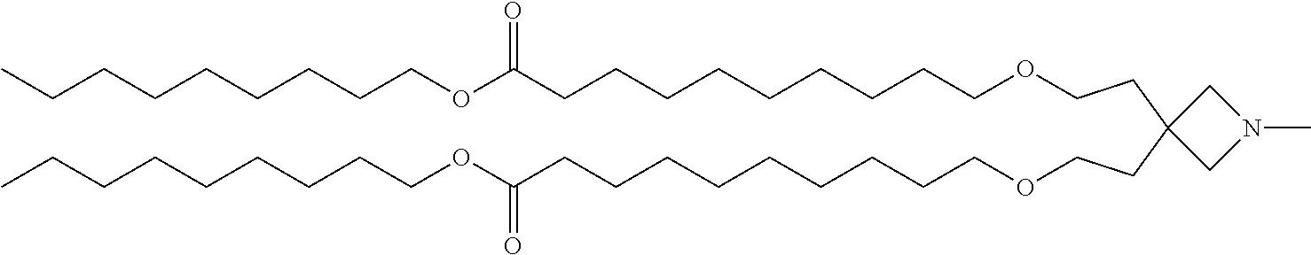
N1(C)CC(CCOCCCCCCCCCC(OCCCCCCCCC)=O)(CCOCCCCCCCCCC(OCCCCCCCCC)=O)C1
